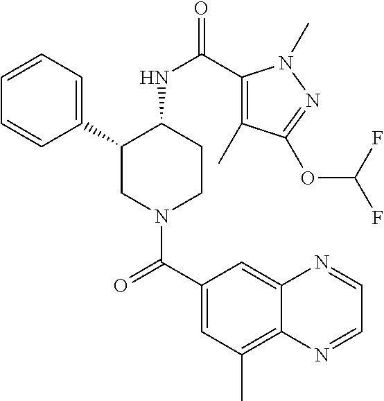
C1=CC=C(C2CN(C(C3=CC(C)=C4C(=C3)N=CC=N4)=O)CCC2NC(=O)C2=C(C)C(OC(F)F)=NN2C)C=C1
